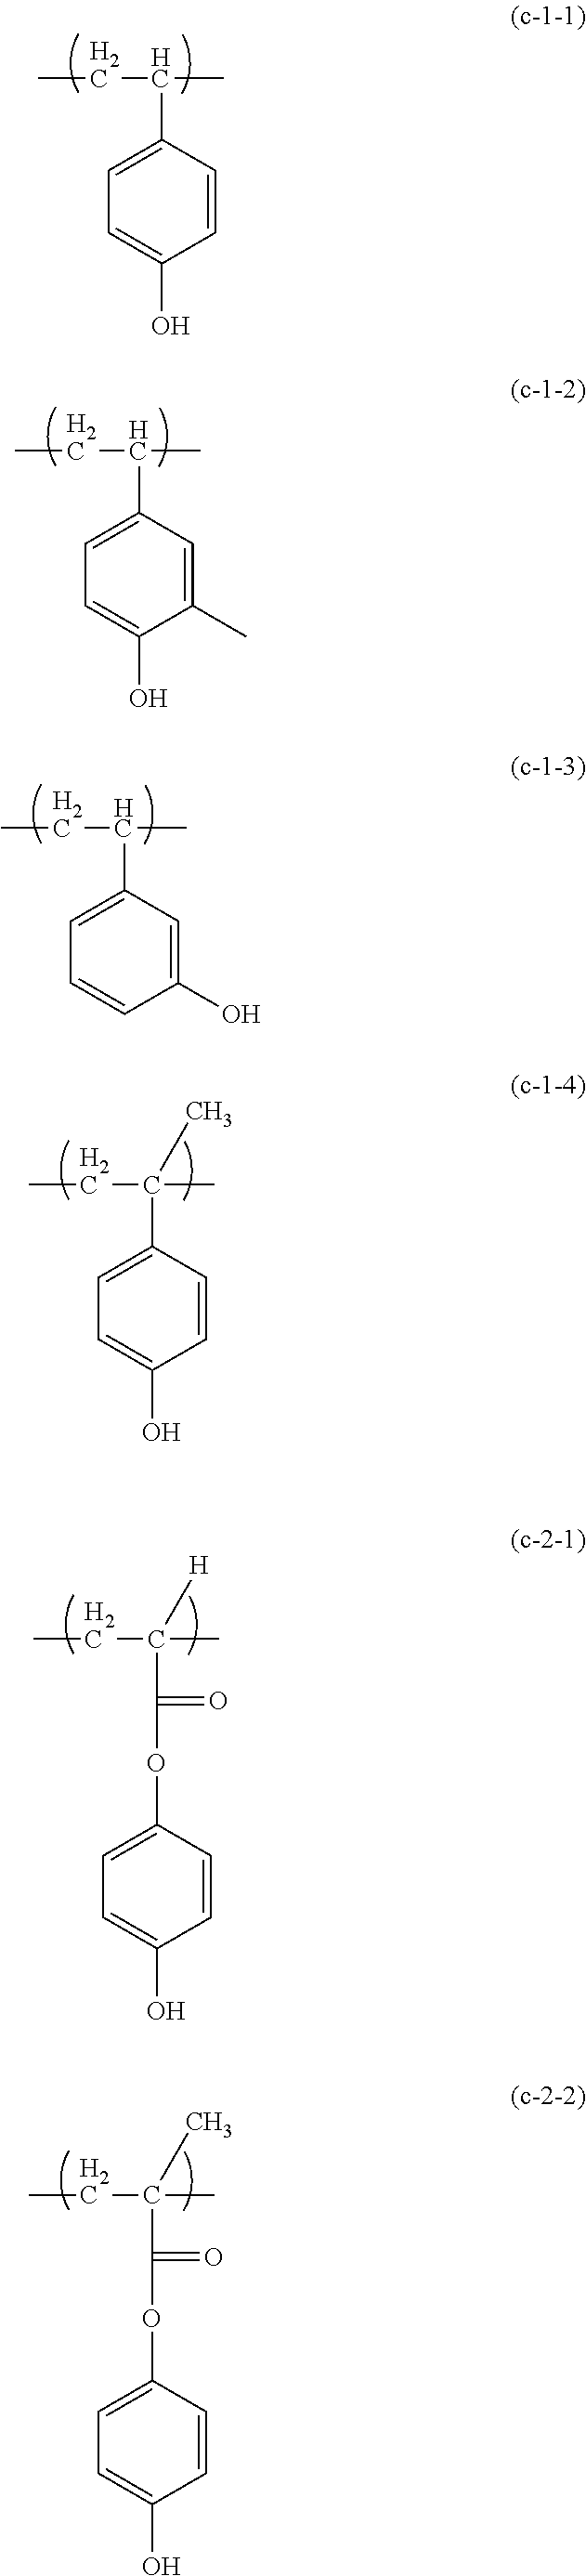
CCC(C)C1=CC=C(O)C=C1.CCC(C)C1=CC=C(O)C(C)=C1.CCC(C)C1=CC=CC(O)=C1.CCC(C)(C1=CC=C(O)C=C1)C.CCC(C)(C(=O)OC1=CC=C(O)C=C1)[H].CCC(C)(C(=O)OC1=CC=C(O)C=C1)C
